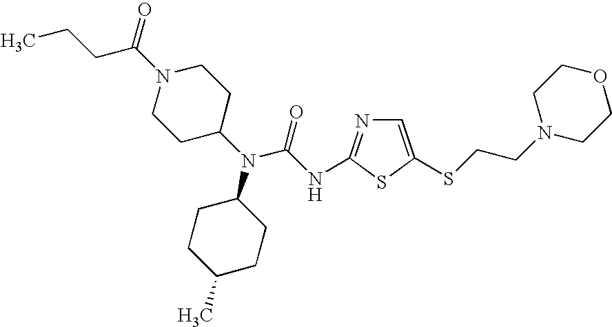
C1=C(SCCN2CCOCC2)SC(NC(N(C2CCN(C(CCC)=O)CC2)C2CCC(C)CC2)=O)=N1
